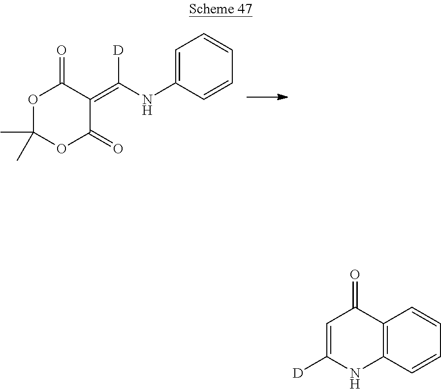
C1=C(NC(=C2C(=O)OC(C)(C)OC2=O)[D])C=CC=C1.C12=C(C=CC=C1)NC([D])=CC2=O
